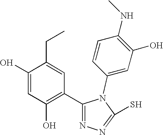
C1=C(O)C(CC)=CC(C2=NN=C(S)N2C2=CC(O)=C(NC)C=C2)=C1O
